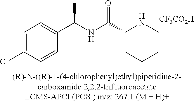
C1=C(Cl)C=CC(C(NC(=O)C2CCCCN2)C)=C1.[CF3CO2H]
